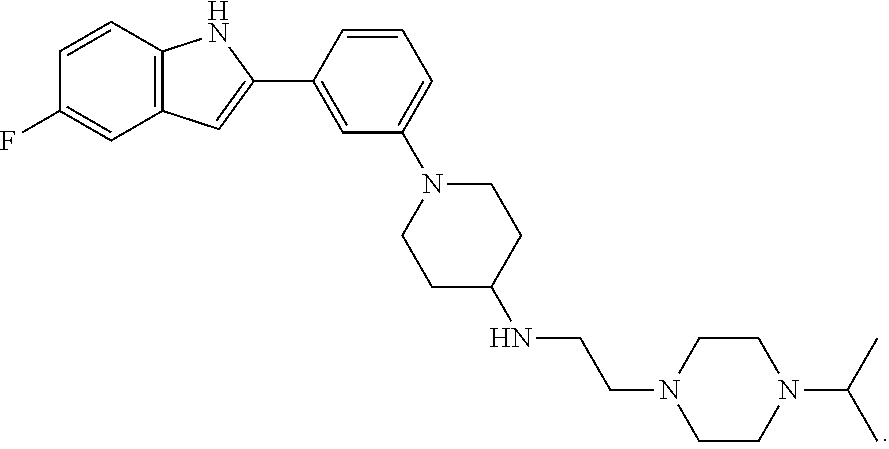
C1CN(C(C)C)CCN1CCNC1CCN(C2=CC=CC(C3=CC4=C(N3)C=CC(F)=C4)=C2)CC1
